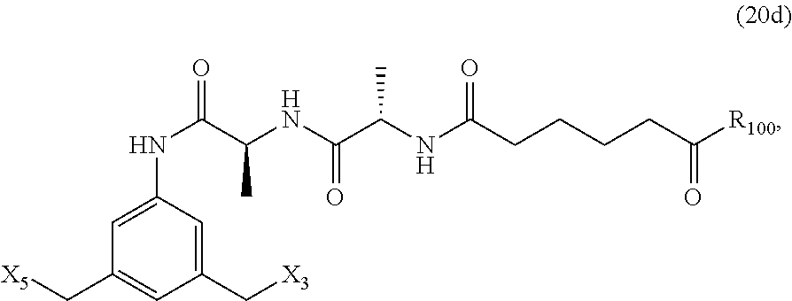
C1=C(NC(=O)C(NC(C(NC(CCCCC([R100])=O)=O)C)=O)C)C=C(C[X3])C=C1C[X5]
